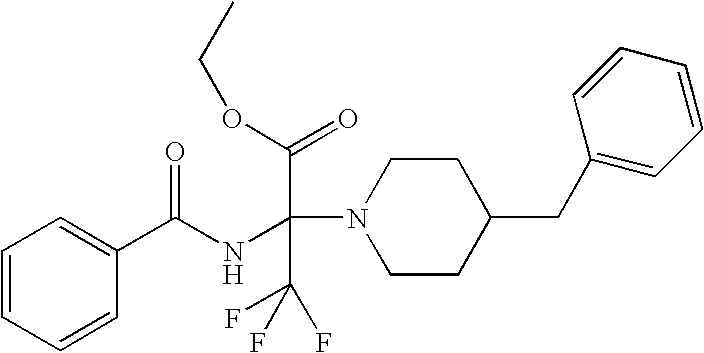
C1=CC=CC(C(NC(N2CCC(CC3=CC=CC=C3)CC2)(C(OCC)=O)C(F)(F)F)=O)=C1
